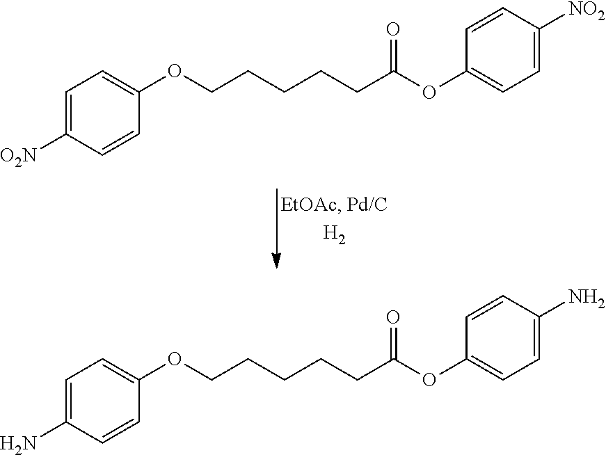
C1=C([O2N])C=CC(OCCCCCC(OC2=CC=C([NO2])C=C2)=O)=C1.C1=C(N)C=CC(OCCCCCC(OC2=CC=C(N)C=C2)=O)=C1
